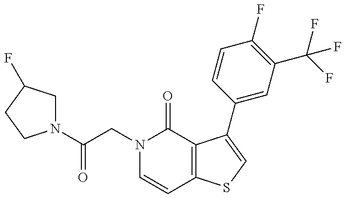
N1(C(CN2C=CC3=C(C2=O)C(C2=CC(C(F)(F)F)=C(F)C=C2)=CS3)=O)CC(F)CC1
